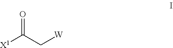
O=C(C[W])[X1]
